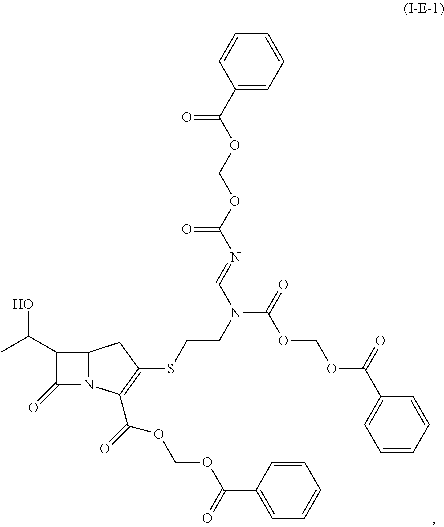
C1(C(C)O)C(=O)N2C1CC(SCCN(C(OCOC(C1=CC=CC=C1)=O)=O)C=NC(OCOC(C1=CC=CC=C1)=O)=O)=C2C(OCOC(C1=CC=CC=C1)=O)=O
